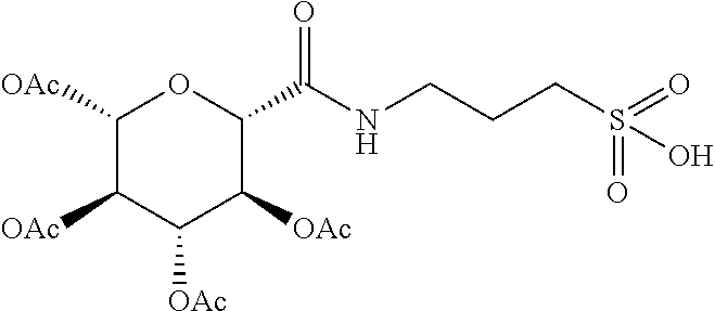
C1([OAc])C([OAc])C([OAc])C([OAc])C(C(NCCCS(=O)(=O)O)=O)O1
